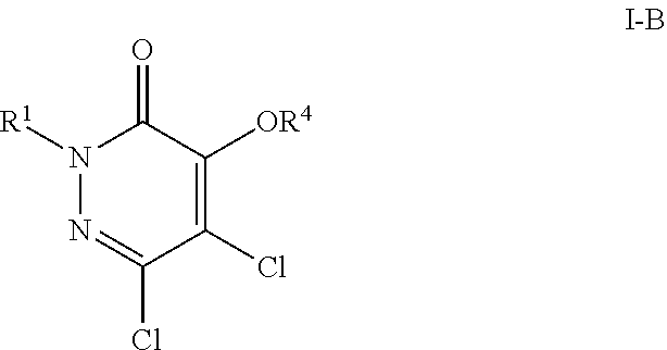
N1([R1])N=C(Cl)C(Cl)=C([OR4])C1=O
